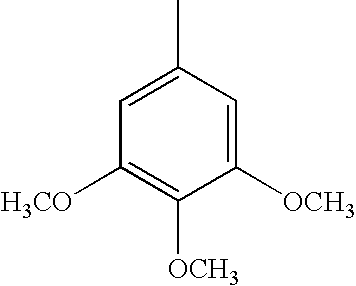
C1([OCH3])=CC(C)=CC([H3CO])=C1[OCH3]
